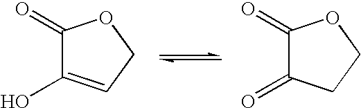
C1(=O)C(O)=CCO1.C1(=O)C(=O)CCO1
